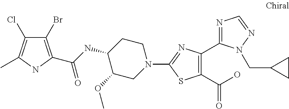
C1CC(NC(=O)C2=C(Br)C(Cl)=C(C)N2)C(OC)CN1C1=NC(C2=NC=NN2CC2CC2)=C(C(O)=O)S1
